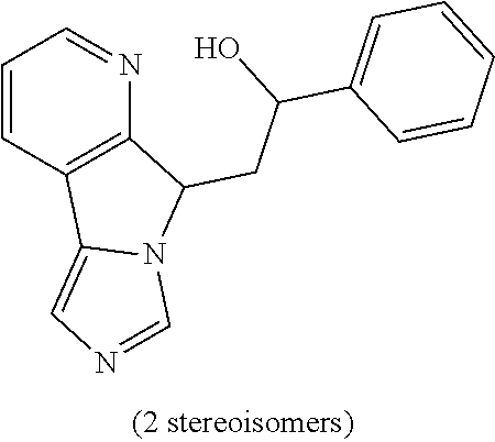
C1=CC2=C(N=C1)C(CC(C1=CC=CC=C1)O)N1C2=CN=C1
